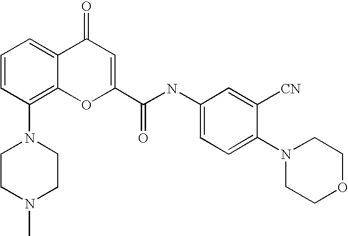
N1(C2=C3C(=CC=C2)C(=O)C=C(C(NC2=CC=C(N4CCOCC4)C([CN])=C2)=O)O3)CCN(C)CC1
